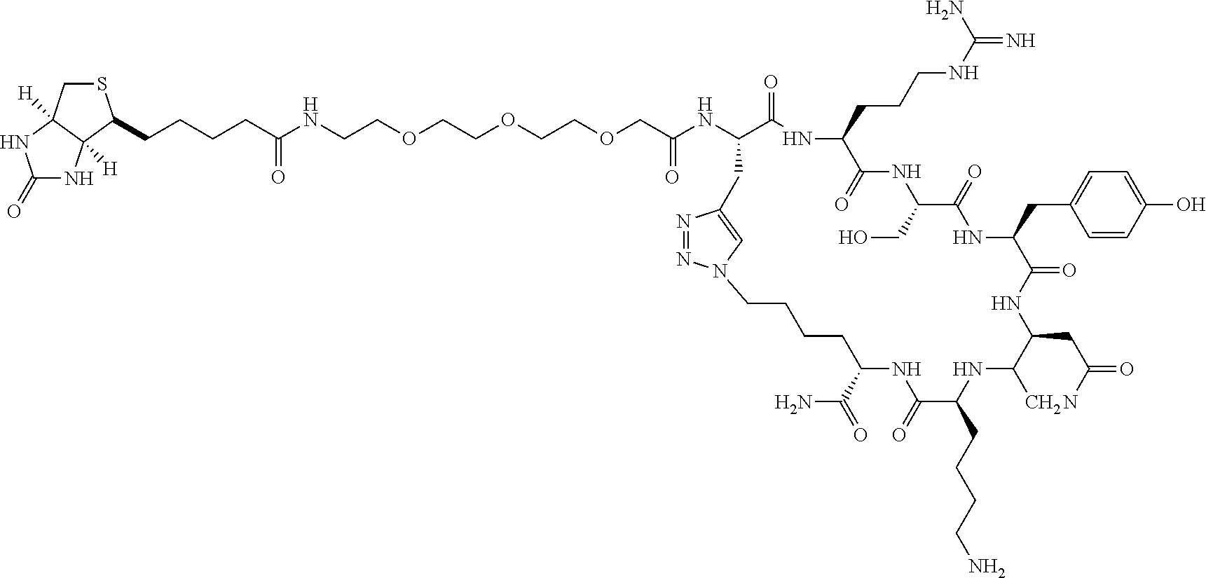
C1(=O)NC2([H])C([H])(N1)CSC2CCCCC(NCCOCCOCCOCC(NC1C(=O)NC(CCCNC(=N)N)C(=O)NC(CO)C(=O)NC(CC2=CC=C(O)C=C2)C(=O)NC(CC(N)=O)C(C)NC(CCCCN)C(=O)NC(C(=O)N)CCCCN2N=NC(=C2)C1)=O)=O
